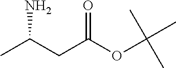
NC(CC(OC(C)(C)C)=O)C
